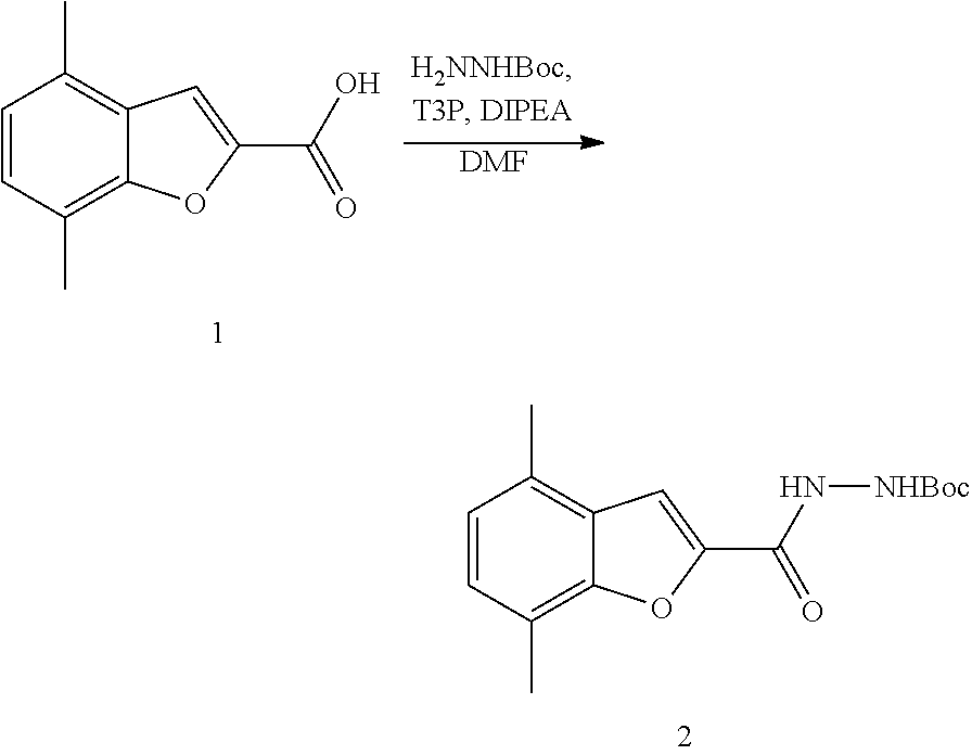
[DMF].C1=CC(C)=C2C(=C1C)C=C(C(O)=O)O2.C1=CC(C)=C2C(=C1C)C=C(C(N[NHBoc])=O)O2
